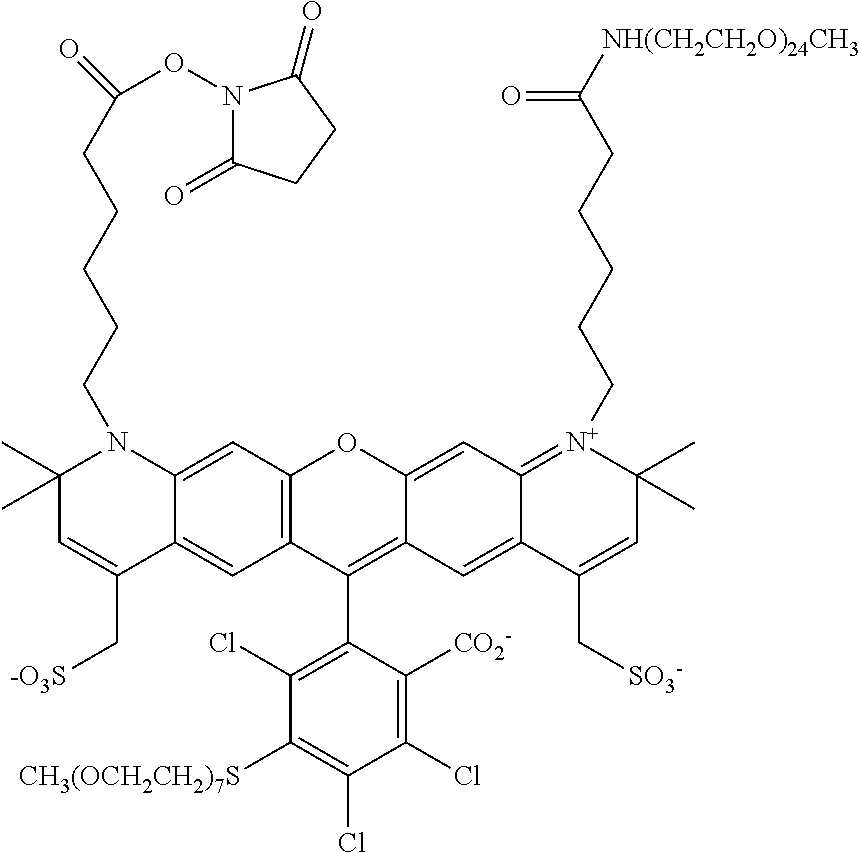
C12=C(C=C3C(=C1)C(C[-O3S])=CC(C)(C)N3CCCCCC(ON1C(=O)CCC1=O)=O)OC1=CC3=[N+](CCCCCC([NH(CH2CH2O)24CH3])=O)C(C)(C)C=C(C[SO3-])C3=CC1=C2C1=C(Cl)C([CH3(OCH2CH2)7S])=C(Cl)C(Cl)=C1[CO2-]
